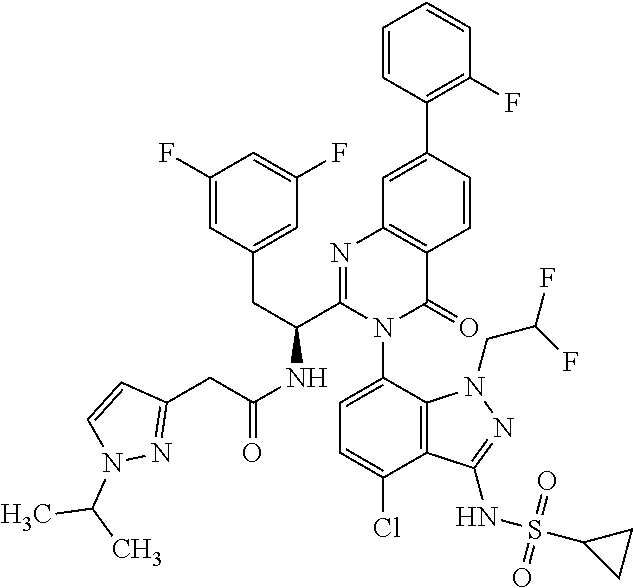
C1=CC(C2=CC3=C(C=C2)C(=O)N(C2=CC=C(Cl)C4=C2N(CC(F)F)N=C4NS(C2CC2)(=O)=O)C(C(CC2=CC(F)=CC(F)=C2)NC(=O)CC2=NN(C(C)C)C=C2)=N3)=C(F)C=C1
